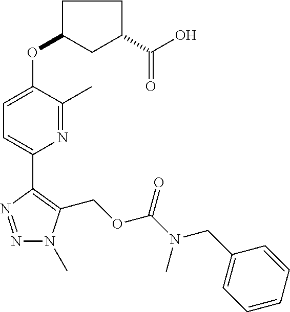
N1=NC(C2=CC=C(OC3CC(C(O)=O)CC3)C(C)=N2)=C(COC(N(CC2=CC=CC=C2)C)=O)N1C
